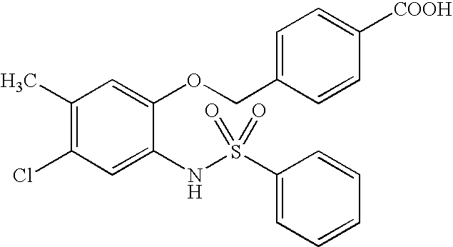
C1(C)=C(Cl)C=C(NS(=O)(=O)C2=CC=CC=C2)C(OCC2=CC=C([COOH])C=C2)=C1
